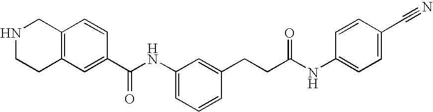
N1CCC2=C(C1)C=CC(C(NC1=CC=CC(CCC(NC3=CC=C(C#N)C=C3)=O)=C1)=O)=C2
